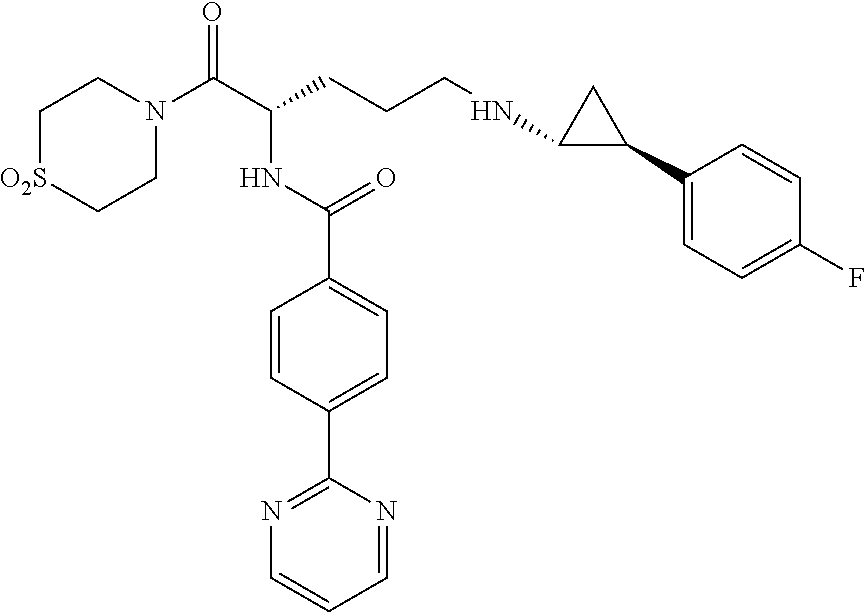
C1=CC(C2=NC=CC=N2)=CC=C1C(NC(C(=O)N1CC[O2S]CC1)CCCNC1C(C2=CC=C(F)C=C2)C1)=O
